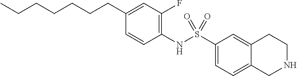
C1(NS(C2=CC=C3C(=C2)CCNC3)(=O)=O)=C(F)C=C(CCCCCCC)C=C1
